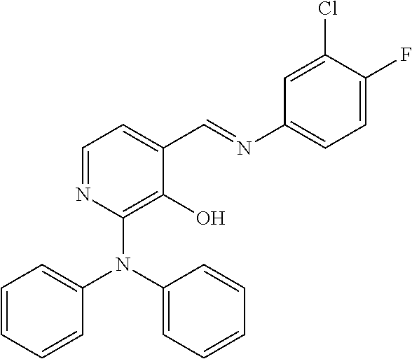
N1=CC=C(C=NC2=CC=C(F)C(Cl)=C2)C(O)=C1N(C1=CC=CC=C1)C1=CC=CC=C1
